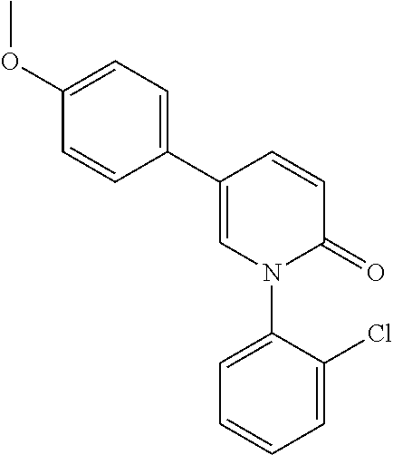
C1=CC(C2=CC=C(OC)C=C2)=CN(C2=CC=CC=C2Cl)C1=O
